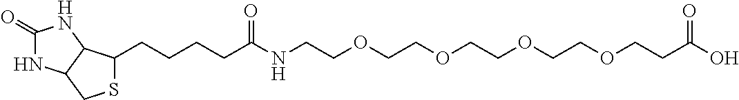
C(CCCC(NCCOCCOCCOCCOCCC(O)=O)=O)C1C2C(NC(=O)N2)CS1
